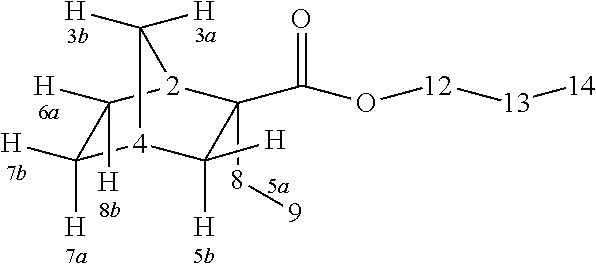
C1(C(O[12][13][14])=O)([8][9])[2]2C([H])([H])C([H])([H])[4](C1([H])[H])C2([H])[H]
